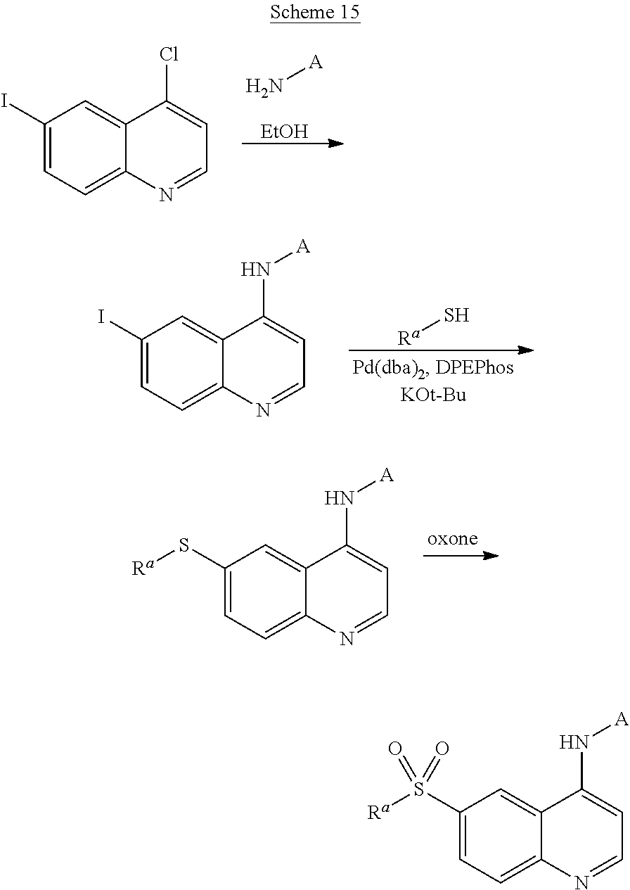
N[A].[EtOH].C1(I)=CC=C2C(=C1)C(Cl)=CC=N2.[Ra]S.C1(I)=CC=C2C(=C1)C(N[A])=CC=N2.C1(S[Ra])=CC=C2C(=C1)C(N[A])=CC=N2.C1(S([Ra])(=O)=O)=CC=C2C(=C1)C(N[A])=CC=N2
